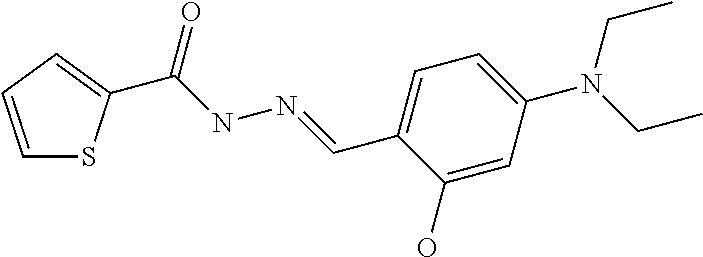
C1=CC=C(C(=O)NN=CC2=CC=C(N(CC)CC)C=C2O)S1
